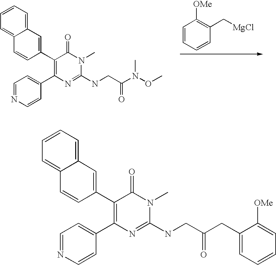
C1=CC=CC(C[MgCl])=C1[OMe].C12=CC=CC=C1C=CC(C1=C(C3=CC=NC=C3)N=C(NCC(N(OC)C)=O)N(C)C1=O)=C2.C12=CC=CC=C1C=CC(C1=C(C3=CC=NC=C3)N=C(NCC(CC3=CC=CC=C3[OMe])=O)N(C)C1=O)=C2
